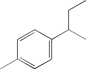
C1=CC(C(C)CC)=CC=C1C
